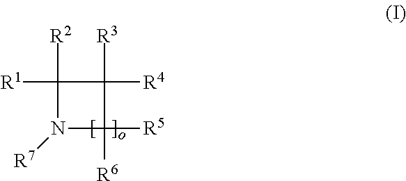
N1([R7])C([R6])([R5])C([R3])([R4])C1([R1])[R2]
